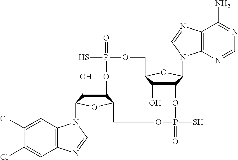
C12C(O)C(N3C4=C(C=C(Cl)C(Cl)=C4)N=C3)OC1COP(=O)(S)OC1C(O)C(OC1N1C3=C(C(N)=NC=N3)N=C1)COP(=O)(S)O2
